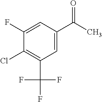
C(C1=CC(C(F)(F)F)=C(Cl)C(F)=C1)(C)=O
